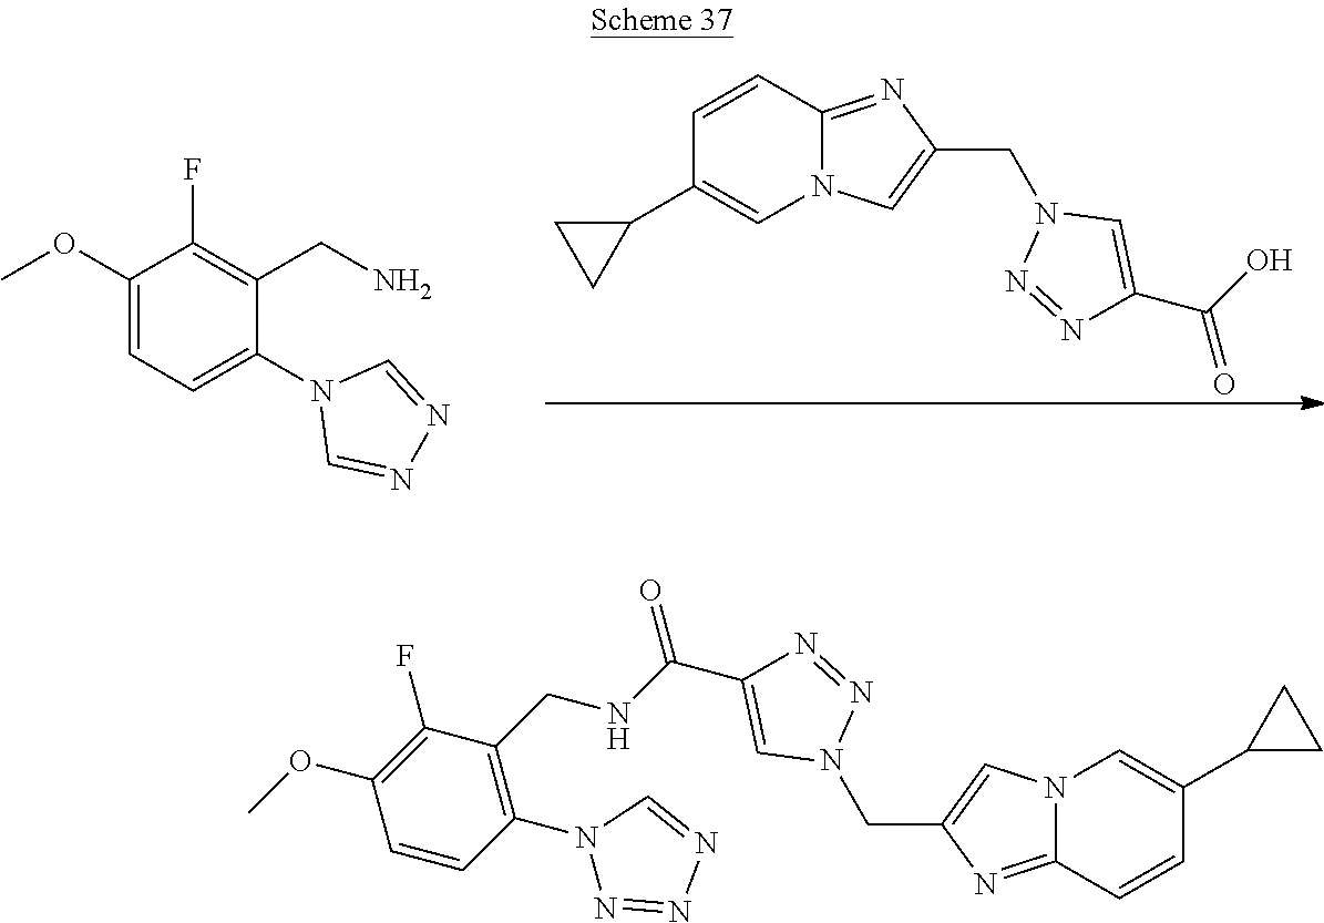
C1=CC2=NC(CN3N=NC(C(O)=O)=C3)=CN2C=C1C1CC1.COC1=CC=C(N2C=NN=C2)C(CN)=C1F.C1=CC2=NC(CN3N=NC(C(=O)NCC4=C(N5N=NN=C5)C=CC(OC)=C4F)=C3)=CN2C=C1C1CC1
